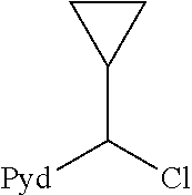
C1(C(Cl)[Pyd])CC1
